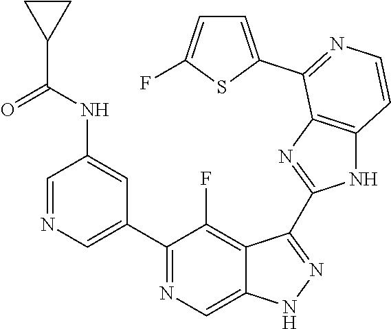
C1=NC=C(C2=NC=C3C(=C2F)C(C2=NC4=C(N2)C=CN=C4C2=CC=C(F)S2)=NN3)C=C1NC(C1CC1)=O
